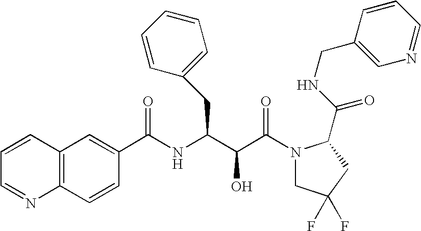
N(C(C(C(N1CC(F)(F)CC1C(NCC1=CN=CC=C1)=O)=O)O)CC1=CC=CC=C1)C(=O)C1=CC2=C(C=C1)N=CC=C2
